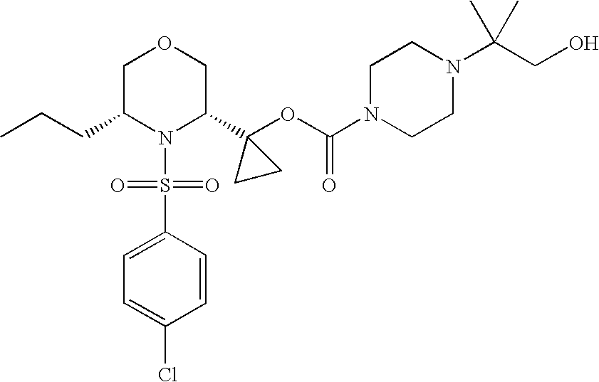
C(C1N(S(=O)(=O)C2=CC=C(Cl)C=C2)C(C2(OC(=O)N3CCN(C(CO)(C)C)CC3)CC2)COC1)CC
